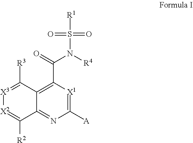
C1([A])=[X1]C(C(=O)N([R4])S([R1])(=O)=O)=C2C(=N1)C([R2])=[X2][X3]=C2[R3]
